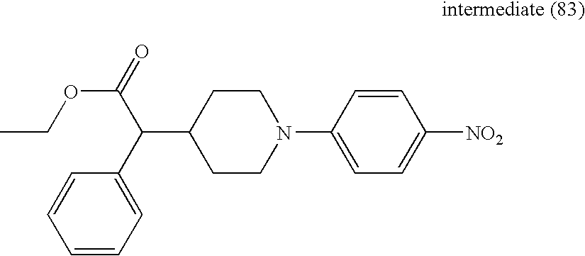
C1=CC=C(C(C(OCC)=O)C2CCN(C3=CC=C([NO2])C=C3)CC2)C=C1
